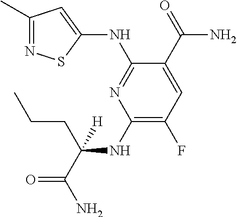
C1(NC(CCC)([H])C(=O)N)=C(F)C=C(C(N)=O)C(NC2=CC(C)=NS2)=N1
